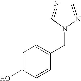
C1=C(O)C=CC(CN2C=NC=N2)=C1
